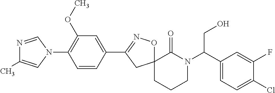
N1=CN(C2=C(OC)C=C(C3=NOC4(C3)CCCN(C(C3=CC=C(Cl)C(F)=C3)CO)C4=O)C=C2)C=C1C
